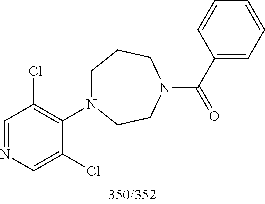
C1=NC=C(Cl)C(N2CCCN(C(C3=CC=CC=C3)=O)CC2)=C1Cl
